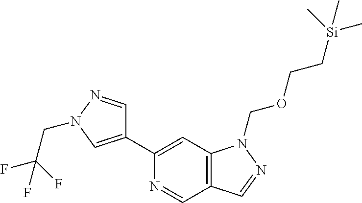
N1=CC2=C(C=C1C1=CN(CC(F)(F)F)N=C1)N(COCC[Si](C)(C)C)N=C2
